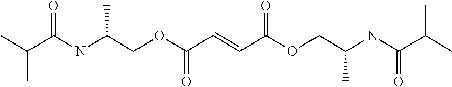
C(C(NC(COC(C=CC(OCC(NC(C(C)C)=O)C)=O)=O)C)=O)(C)C
